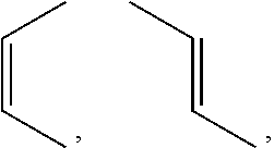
C(=CC)C.C(=CC)C
